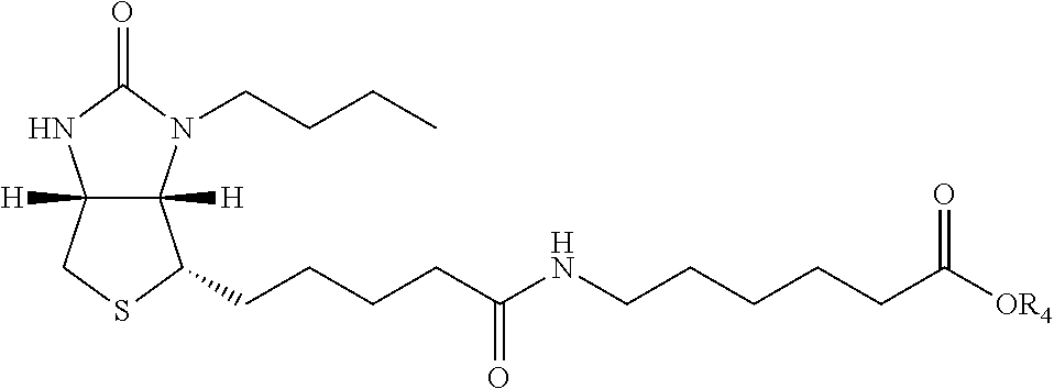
C12([H])C([H])(N(CCCC)C(=O)N1)C(CCCCC(NCCCCCC([OR4])=O)=O)SC2
